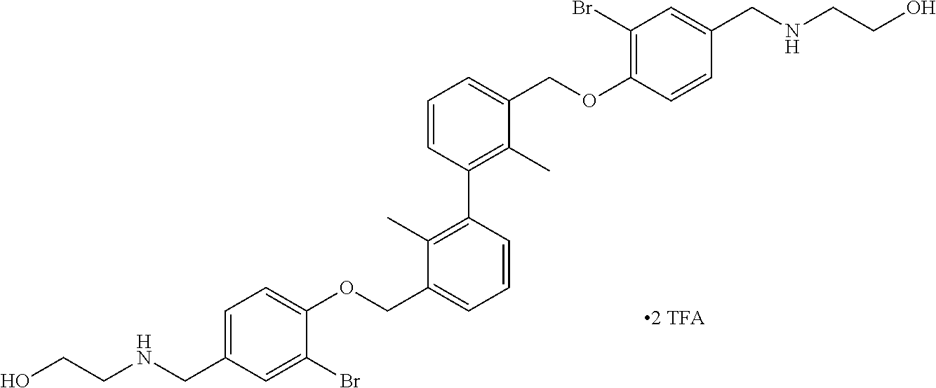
C1=C(CNCCO)C=C(Br)C(OCC2=CC=CC(C3=C(C)C(COC4=C(Br)C=C(CNCCO)C=C4)=CC=C3)=C2C)=C1
